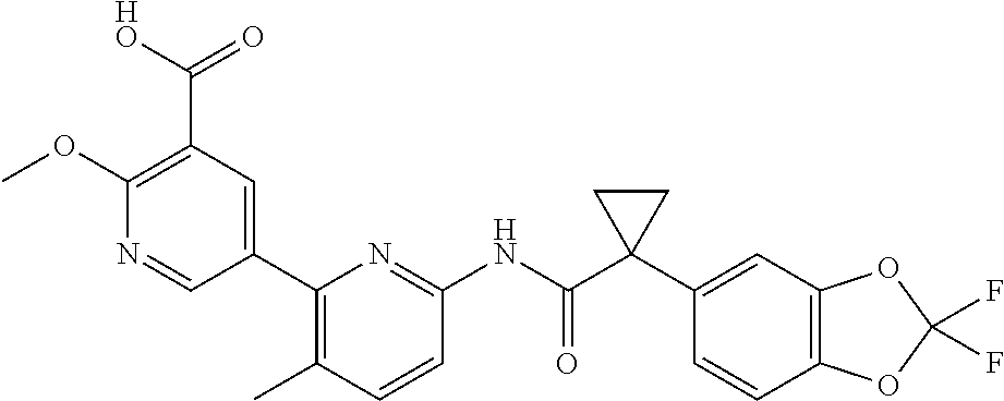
C1(OC)=C(C([HO])=O)C=C(C2=C(C)C=CC(NC(C3(C4=CC5=C(C=C4)OC(F)(F)O5)CC3)=O)=N2)C=N1
